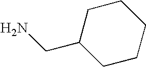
C1C(CN)CCCC1
